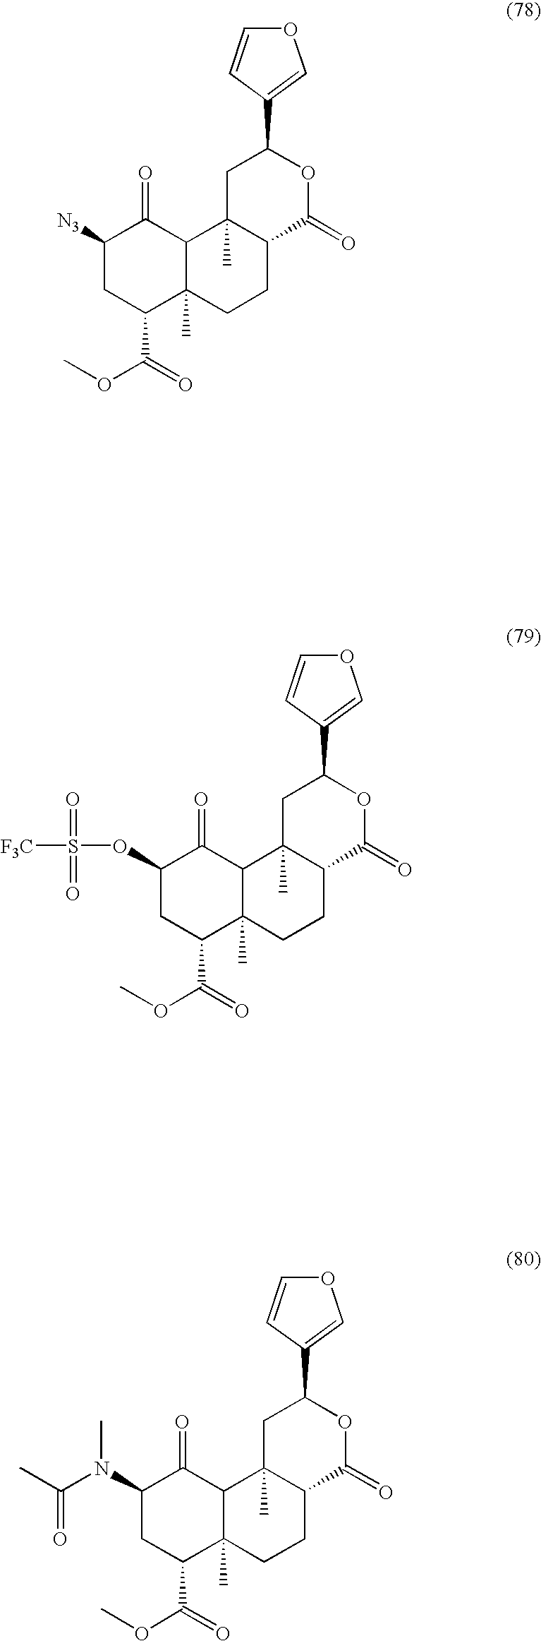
C1([N3])CC(C(=O)OC)C2(C)C(C1=O)C1(C)C(CC2)C(=O)OC(C2=COC=C2)C1.C1(OS([F3C])(=O)=O)CC(C(=O)OC)C2(C)C(C1=O)C1(C)C(CC2)C(=O)OC(C2=COC=C2)C1.C1(N(C(C)=O)C)CC(C(=O)OC)C2(C)C(C1=O)C1(C)C(CC2)C(=O)OC(C2=COC=C2)C1
